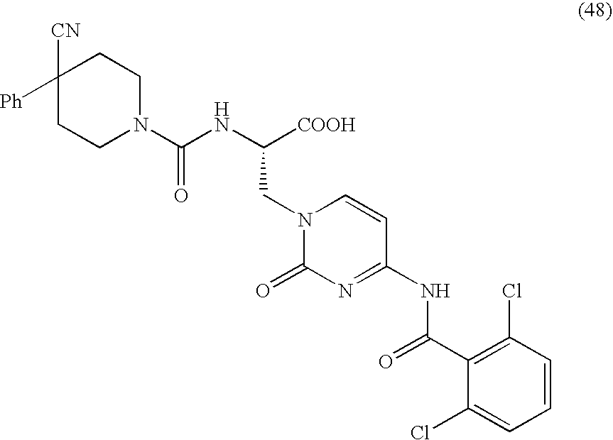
N1(C(NC([COOH])CN2C(=O)N=C(NC(C3=C(Cl)C=CC=C3Cl)=O)C=C2)=O)CCC([CN])([Ph])CC1
